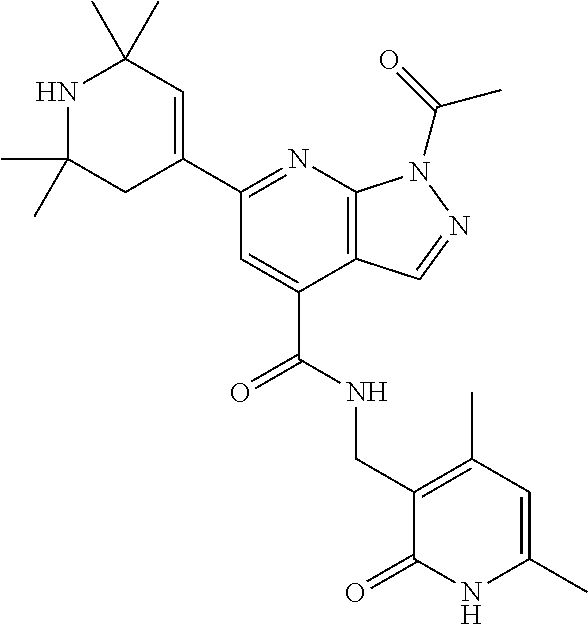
C(C1=CC(C2=CC(C)(C)NC(C)(C)C2)=NC2=C1C=NN2C(C)=O)(NCC1=C(C)C=C(C)NC1=O)=O
